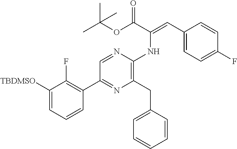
C1(C2=NC(CC3=CC=CC=C3)=C(NC(=CC3=CC=C(F)C=C3)C(OC(C)(C)C)=O)N=C2)=C(F)C([TBDMSO])=CC=C1
